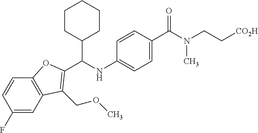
C12=C(C=CC(F)=C1)OC(C(NC1=CC=C(C(N(CC[CO2H])C)=O)C=C1)C1CCCCC1)=C2COC
